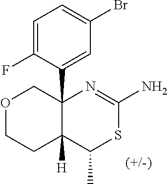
C1=C(F)C(C23COCCC2([H])C(C)SC(N)=N3)=CC(Br)=C1
